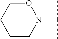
N1(C(C)C)OCCCC1
